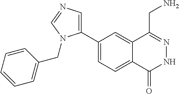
C1(C2=CN=CN2CC2=CC=CC=C2)=CC=C2C(=C1)C(CN)=NNC2=O
